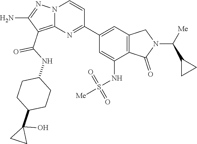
C12=C(C(NC3CCC(C4(O)CC4)CC3)=O)C(N)=NN1C=CC(C1=CC3=C(C(NS([Me])(=O)=O)=C1)C(=O)N(C([Me])C1CC1)C3)=N2
